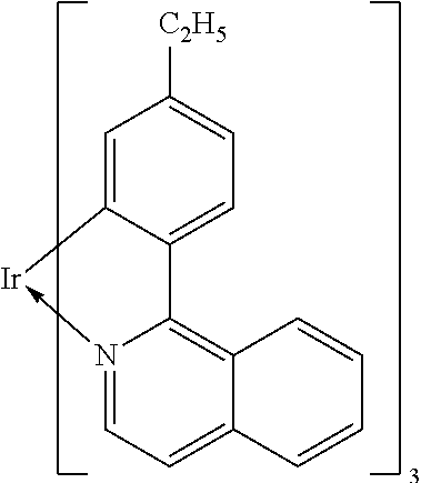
N12->[Ir]C3=CC([C2H5])=CC=C3C1=C1C(=CC=2)C=CC=C1
